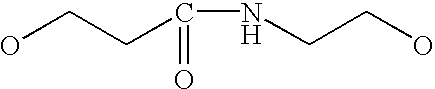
OCCC(=O)NCCO
